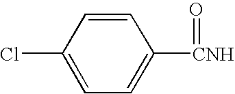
C1=CC(Cl)=CC=C1[CNH]=O
